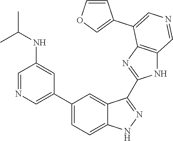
C1(C2=CN=CC(NC(C)C)=C2)=CC=C2C(=C1)C(C1=NC3=C(N1)C=NC=C3C1=COC=C1)=NN2
